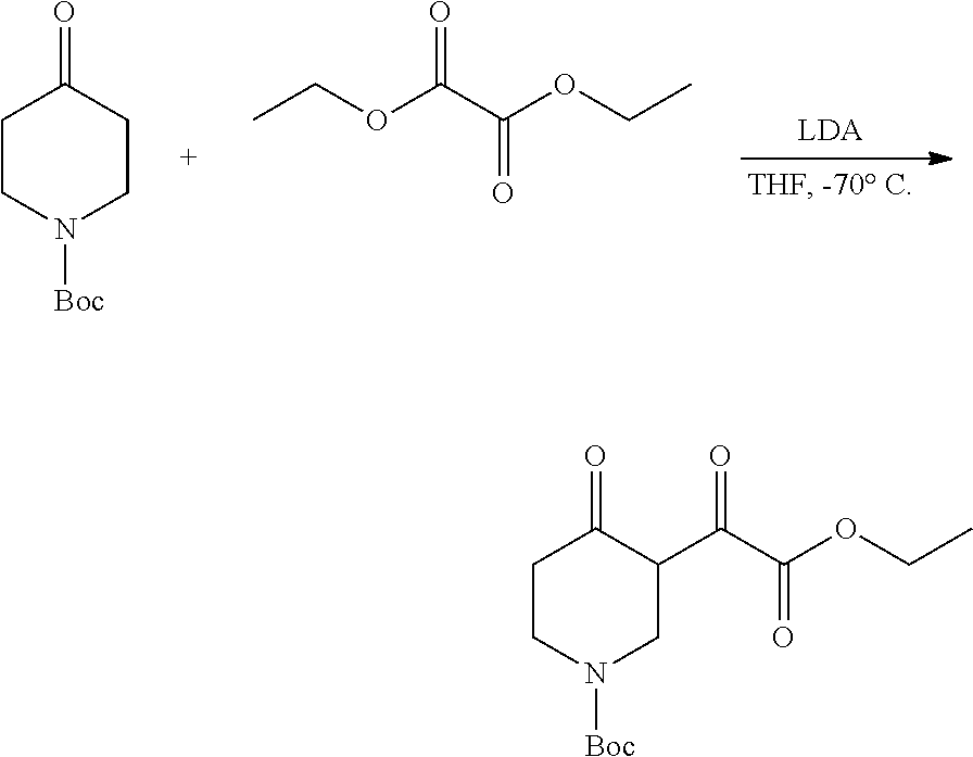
C1CN([Boc])CCC1=O.O(C(C(=O)OCC)=O)CC.C1CN([Boc])CC(C(C(=O)OCC)=O)C1=O
